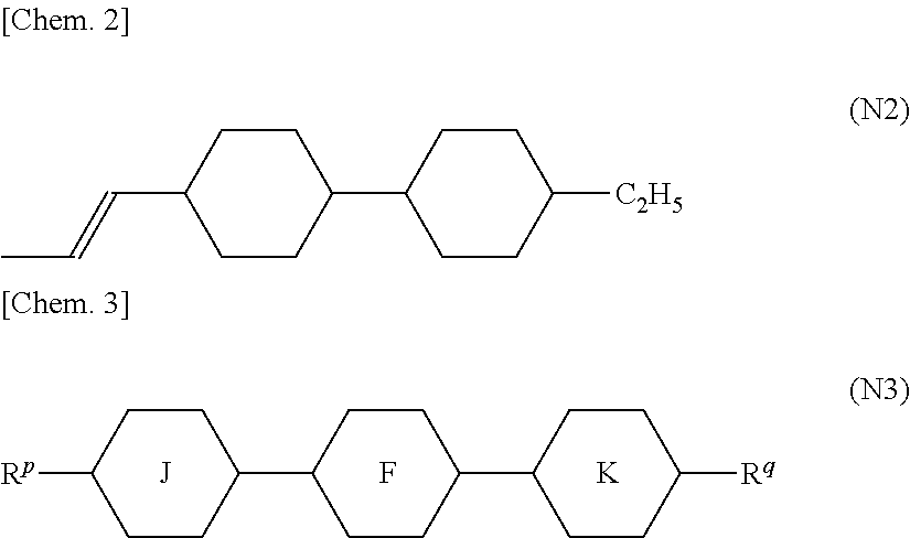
C1(C2CCC([Rq])CC2)CCC(C2CCC([Rp])CC2)CC1.F.[K].C1(C2CCC([C2H5])CC2)CCC(C=CC)CC1
